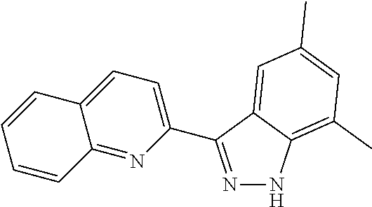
N1=C(C2=CC=C3C(=N2)C=CC=C3)C2=CC(C)=CC(C)=C2N1
